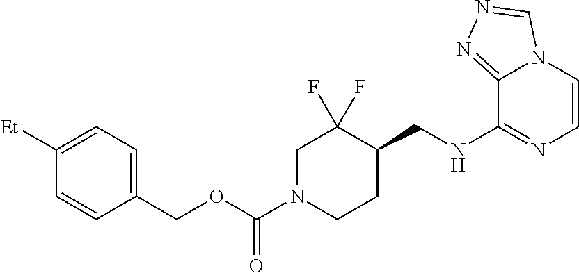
C1(COC(N2CC(F)(F)C(CNC3=NC=CN4C3=NN=C4)CC2)=O)=CC=C([Et])C=C1
